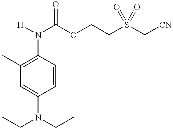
C1(N([H])C(OCCS(C[CN])(=O)=O)=O)=C(C)C=C(N(CC)CC)C=C1
